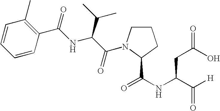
C1=CC=CC(C(NC(C(=O)N2CCCC2C(NC(C([H])=O)CC(O)=O)=O)C(C)C)=O)=C1C
